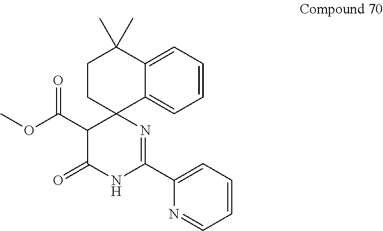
C1CC2(C3=CC=CC=C3C1(C)C)C(C(OC)=O)C(=O)NC(C1=CC=CC=N1)=N2
